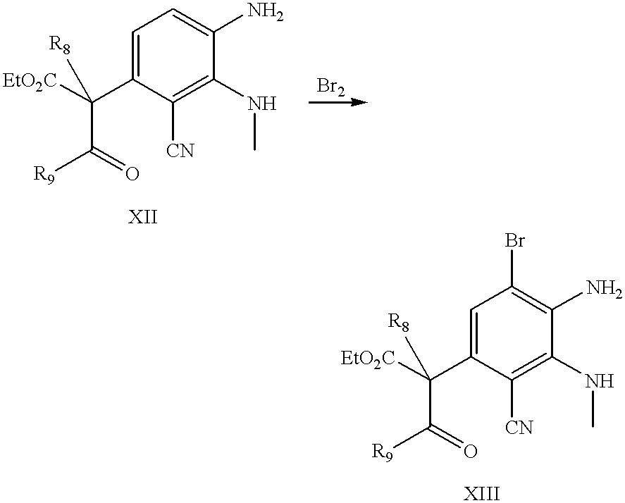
[EtO2C]C(C1=CC=C(N)C(NC)=C1[CN])([R8])C([R9])=O.[EtO2C]C(C1=CC(Br)=C(N)C(NC)=C1[CN])([R8])C([R9])=O
